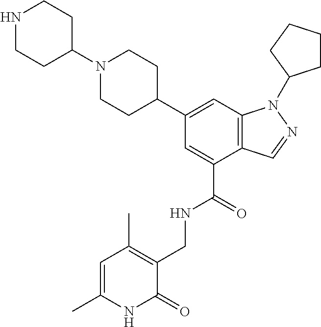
C1(C2CCN(C3CCNCC3)CC2)=CC2=C(C(C(=O)NCC3=C(C)C=C(C)NC3=O)=C1)C=NN2C1CCCC1
